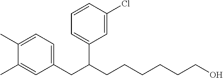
C1=C(CC(C2=CC=CC(Cl)=C2)CCCCCCO)C=C(C)C(C)=C1
